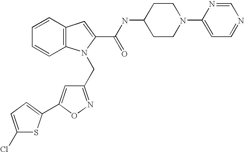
C1(CN2C3=C(C=CC=C3)C=C2C(NC2CCN(C3=CC=NC=N3)CC2)=O)=NOC(C2=CC=C(Cl)S2)=C1
